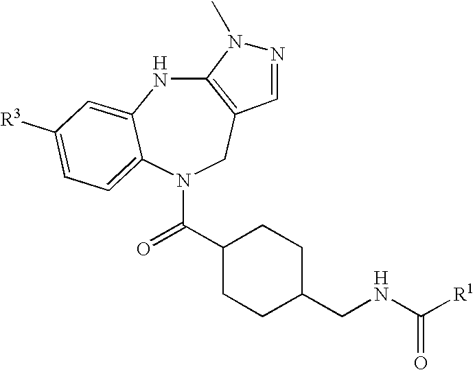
C12=C(CN(C(C3CCC(CNC([R1])=O)CC3)=O)C3=CC=C([R3])C=C3N1)C=NN2C
